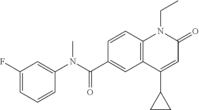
C1(N(C(C2=CC3=C(C=C2)N(CC)C(=O)C=C3C2CC2)=O)C)=CC(F)=CC=C1
